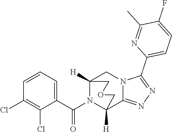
C1=CC=C(C(N2C3([H])C4=NN=C(C5=CC=C(F)C(C)=N5)N4CC2([H])COC3)=O)C(Cl)=C1Cl
